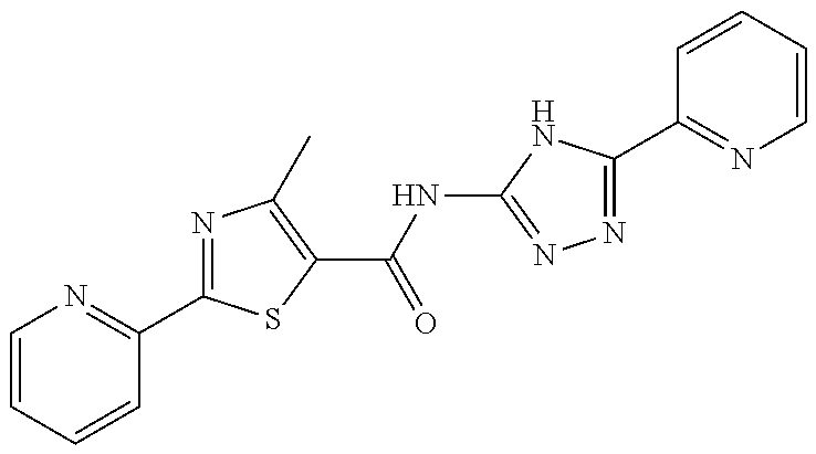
C1=CC=CC(C2=NC(C)=C(C(NC3=NN=C(C4=NC=CC=C4)N3)=O)S2)=N1
